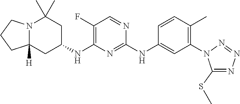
N12C([H])(CC(NC3=C(F)C=NC(NC4=CC(N5C(SC)=NN=N5)=C(C)C=C4)=N3)CC1(C)C)CCC2
